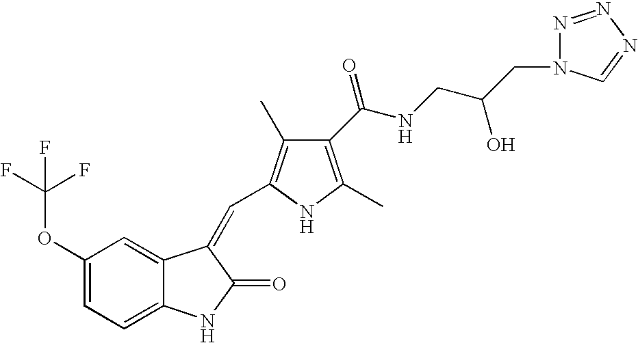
C1(OC(F)(F)F)=CC=C2C(=C1)C(=CC1=C(C)C(C(NCC(CN3N=NN=C3)O)=O)=C(C)N1)C(=O)N2
